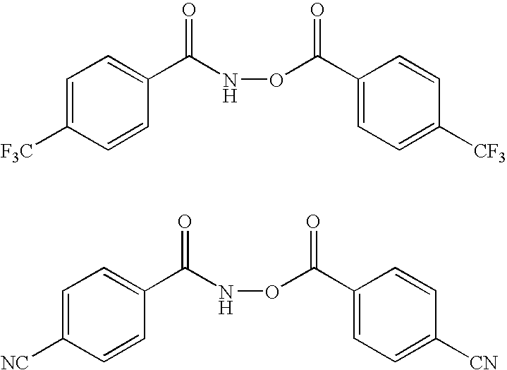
C1=C([F3C])C=CC(C(=O)NOC(=O)C2=CC=C([CF3])C=C2)=C1.C1=C([NC])C=CC(C(=O)NOC(=O)C2=CC=C([CN])C=C2)=C1
